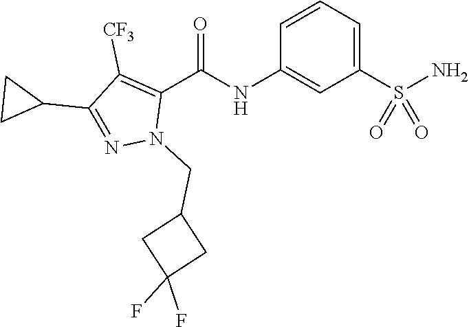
C1=CC=C(S(N)(=O)=O)C=C1NC(C1=C([CF3])C(C2CC2)=NN1CC1CC(F)(F)C1)=O
